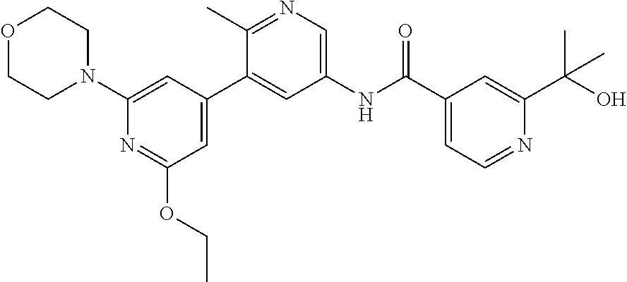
O1CCN(C2=CC(C3=CC(NC(C4=CC=NC(C(O)(C)C)=C4)=O)=CN=C3C)=CC(OCC)=N2)CC1
